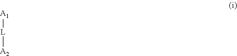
[A1][L][A2]
